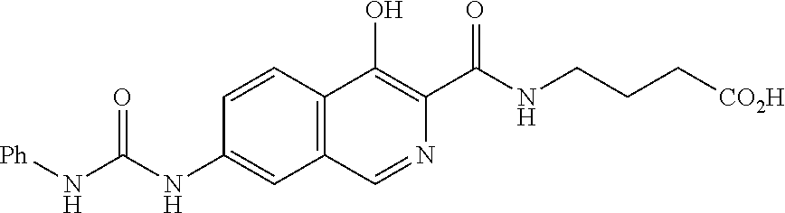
O=C(N[Ph])NC1=CC2=C(C=C1)C(O)=C(C(NCCC[CO2H])=O)N=C2
